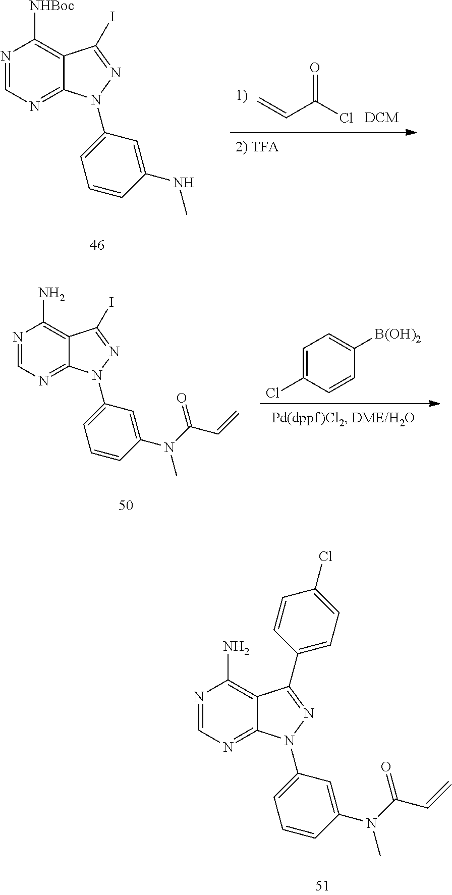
N1=CN=C2C(=C1[NHBoc])C(I)=NN2C1=CC=CC(NC)=C1.C=CC(Cl)=O.N1=CN=C2C(=C1N)C(I)=NN2C1=CC=CC(N(C)C(C=C)=O)=C1.C1=C(Cl)C=CC([B(OH)2])=C1.N1=CN=C2C(=C1N)C(C1=CC=C(Cl)C=C1)=NN2C1=CC=CC(N(C)C(C=C)=O)=C1
